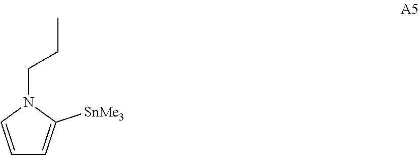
C1=CN(CCC)C([SnMe3])=C1
